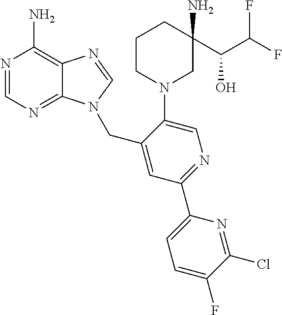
C1=NC(N)=C2C(=N1)N(CC1=CC(C3=CC=C(F)C(Cl)=N3)=NC=C1N1CC(N)(C(O)C(F)F)CCC1)C=N2
